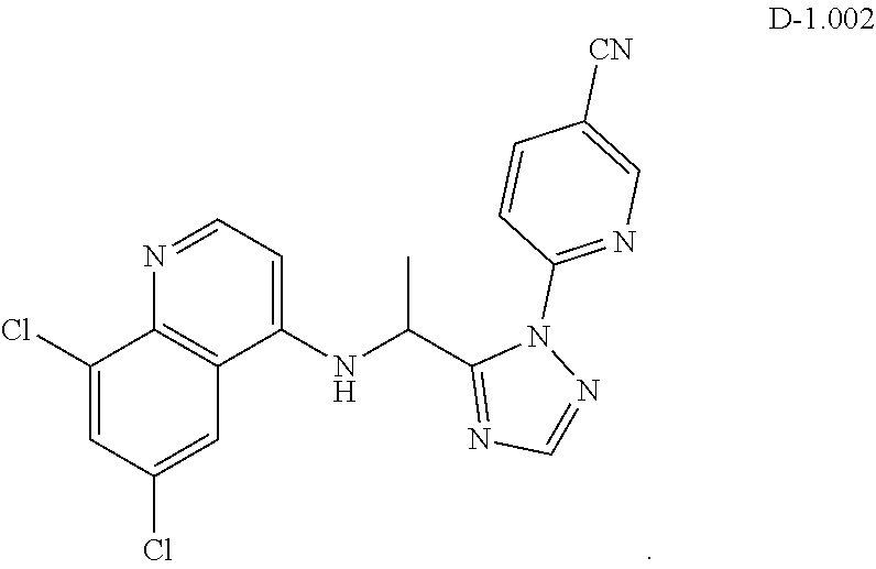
N1=CN=C(C(NC2=CC=NC3=C2C=C(Cl)C=C3Cl)C)N1C1=NC=C([CN])C=C1
